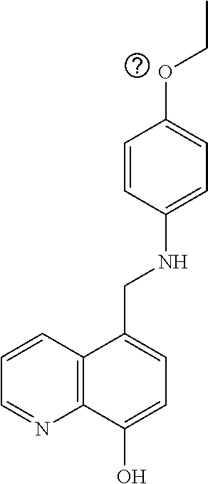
CCOC1=CC=C(NCC2=CC=C(O)C3=C2C=CC=N3)C=C1
